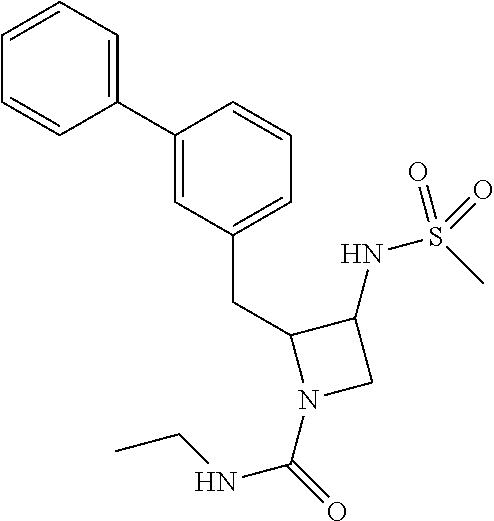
C1(C2=CC=CC=C2)=CC(CC2N(C(=O)NCC)CC2NS(C)(=O)=O)=CC=C1
